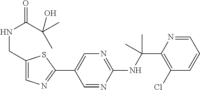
N(C(C1=C(Cl)C=CC=N1)(C)C)C1=NC=C(C2=NC=C(CNC(=O)C(C)(O)C)S2)C=N1
